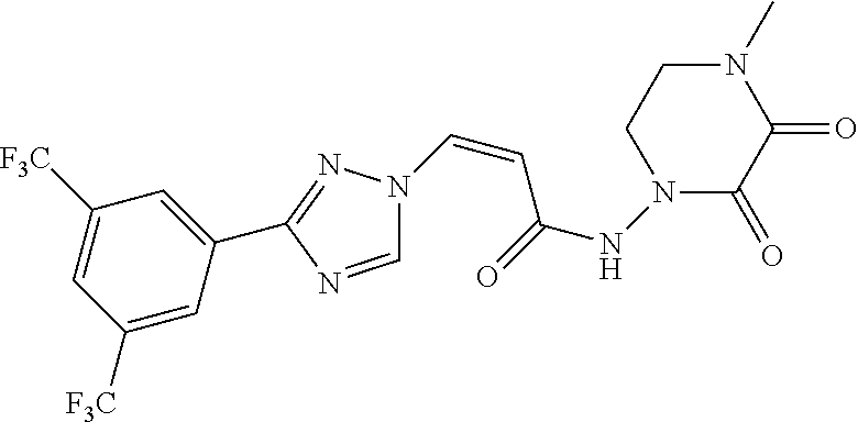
C(=CC(NN1C(=O)C(=O)N(C)CC1)=O)N1C=NC(C2=CC([F3C])=CC([F3C])=C2)=N1
